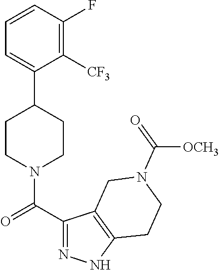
C1=CC(F)=C([CF3])C(C2CCN(C(C3=NNC4=C3CN(C(=O)[OCH3])CC4)=O)CC2)=C1
